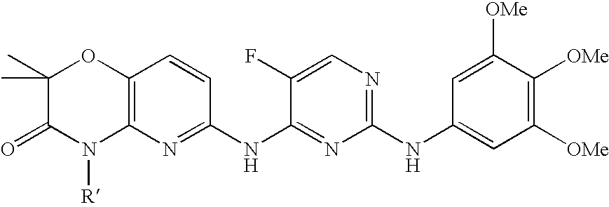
C1(C)(C)C(=O)N([R])C2=C(O1)C=CC(NC1=NC(NC3=CC([OMe])=C([OMe])C([OMe])=C3)=NC=C1F)=N2
